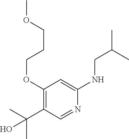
COCCCOC1=C(C(C)(C)O)C=NC(NCC(C)C)=C1
